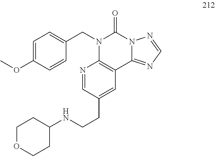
C1=CC(OC)=CC=C1CN1C2=C(C3=NC=NN3C1=O)C=C(CCNC1CCOCC1)C=N2
